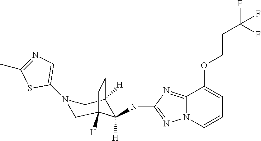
N1(C2=CN=C(C)S2)CC2([H])C(NC3=NN4C(=N3)C(OCCC(F)(F)F)=CC=C4)([H])C([H])(C1)CC2
